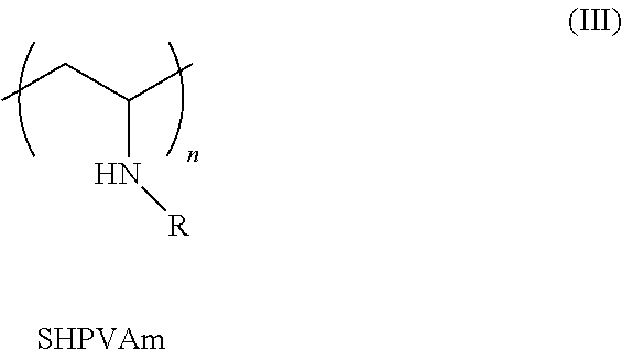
CCC(C)N[R].[SHPVAm]
